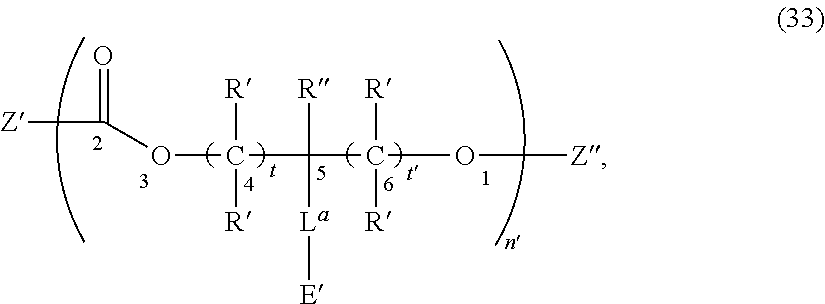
[Z]C(OC(C(C(O[Z])([R])[R])([R])[La][E])([R])[R])=O
